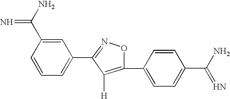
C1(C(=N)N)=CC=C(C2=C([H])C(C3=CC=CC(C(N)=N)=C3)=NO2)C=C1
